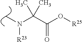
C(C(O[R25])=O)(N(C)[R23])(C)C
